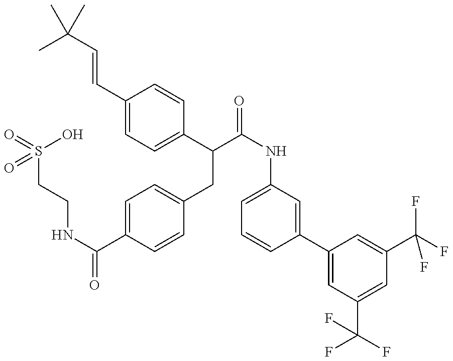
O=S(CCNC(C1=CC=C(CC(C2=CC=C(C=CC(C)(C)C)C=C2)C(=O)NC2=CC=CC(C3=CC(C(F)(F)F)=CC(C(F)(F)F)=C3)=C2)C=C1)=O)(O)=O
